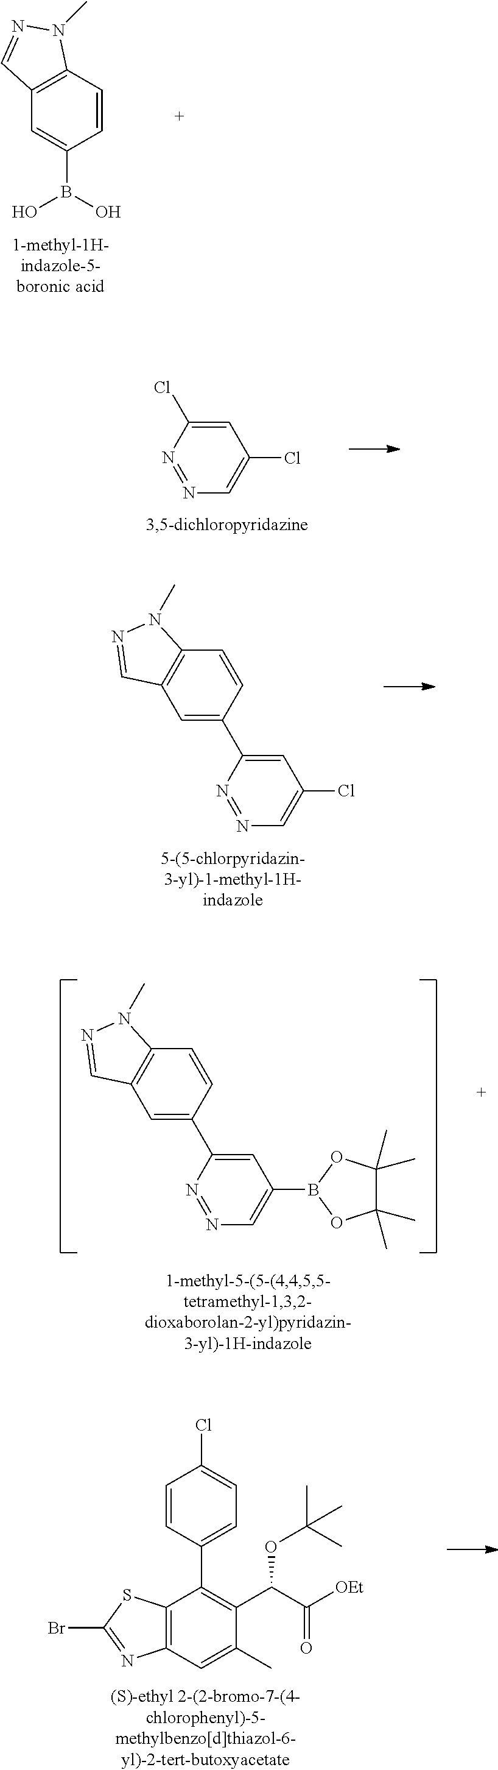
C12=C(C=CC(B(O)O)=C1)N(C)N=C2.N1=NC(Cl)=CC(Cl)=C1.C1=C(C2=CC(Cl)=CN=N2)C=CC2=C1C=NN2C.C1=C(C2=CC(B3OC(C)(C)C(C)(C)O3)=CN=N2)C=CC2=C1C=NN2C.C12=C(C=C(C)C(C(C(=O)[OEt])OC(C)(C)C)=C1C1=CC=C(Cl)C=C1)N=C(Br)S2
